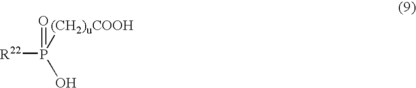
[R22]P(O)([(CH2)uCOOH])=O
